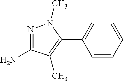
N1=C(N)C(C)=C(C2=CC=CC=C2)N1C
